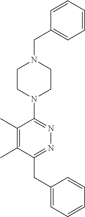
C1CN(C2=NN=C(CC3=CC=CC=C3)C(C)=C2C)CCN1CC1=CC=CC=C1
